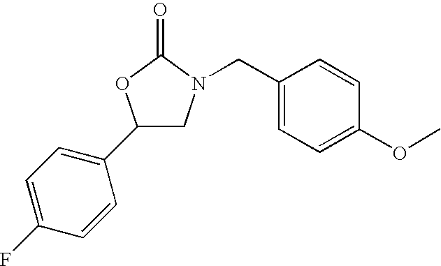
C1(C2=CC=C(F)C=C2)CN(CC2=CC=C(OC)C=C2)C(=O)O1
